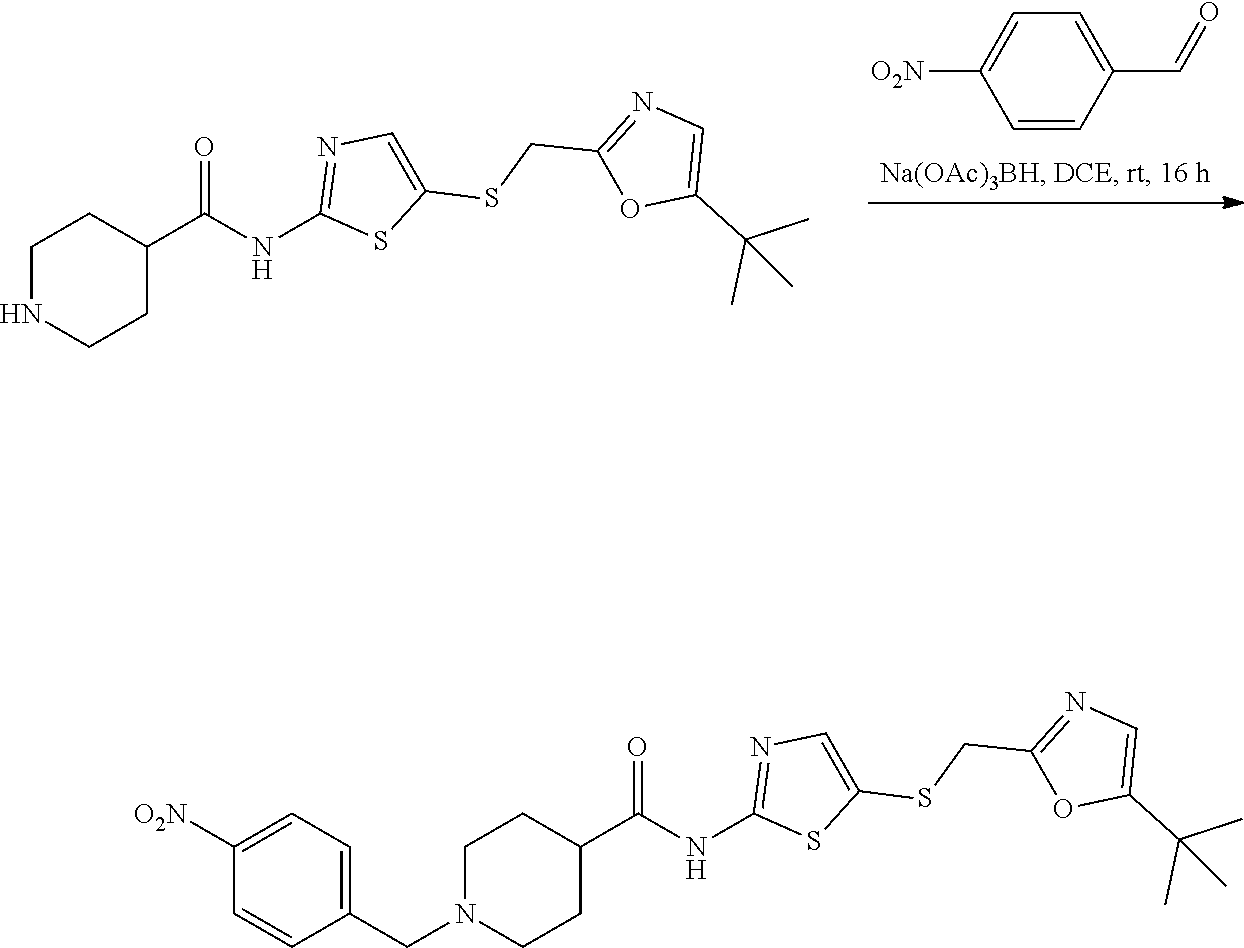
C1=CC(C=O)=CC=C1[O2N].C1NCCC(C(NC2=NC=C(SCC3=NC=C(C(C)(C)C)O3)S2)=O)C1.C1N(CC2=CC=C([O2N])C=C2)CCC(C(NC2=NC=C(SCC3=NC=C(C(C)(C)C)O3)S2)=O)C1
